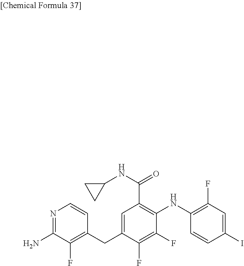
C1(F)=C(NC2=C(C(NC3CC3)=O)C=C(CC3=C(F)C(N)=NC=C3)C(F)=C2F)C=CC(I)=C1
